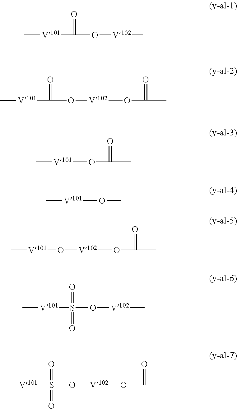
O=C([V101]C)O[V102]C.O=C([V101]C)O[V102]OC(C)=O.C[V101]OC(C)=O.C[V101]OC.[V101](O[V102]OC(C)=O)C.O=S([V101]C)(O[V102]C)=O.O=S([V101]C)(O[V102]OC(C)=O)=O
